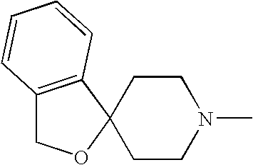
C1CN(C)CCC12OCC1=C2C=CC=C1
